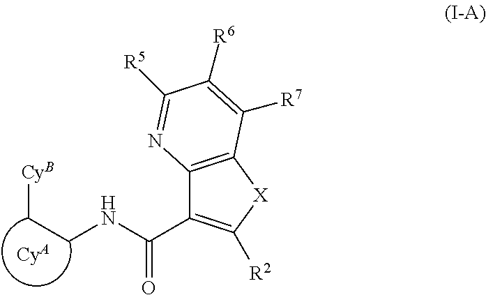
C(CNC(C1=C([R2])[X]C2=C1N=C([R5])C([R6])=C2[R7])=O)[CyB].[CyA]
